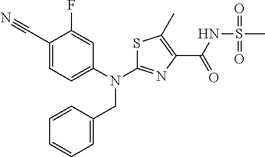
N(C1=NC(C(=O)NS(C)(=O)=O)=C(C)S1)(CC1=CC=CC=C1)C1=CC=C(C#N)C(F)=C1
